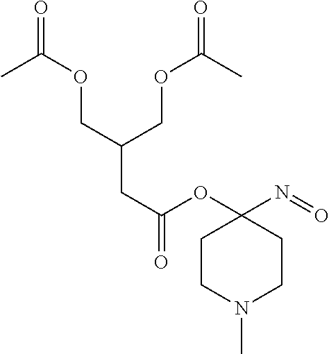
C1CN(C)CCC1(N=O)OC(CC(COC(=O)C)COC(=O)C)=O
